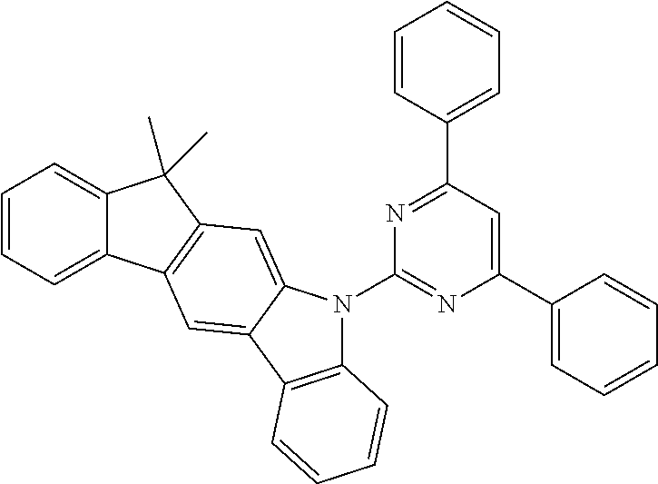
C1=CC(C2=NC(N3C4=C(C5=CC6=C(C=C35)C(C)(C)C3=CC=CC=C63)C=CC=C4)=NC(C3=CC=CC=C3)=C2)=CC=C1
